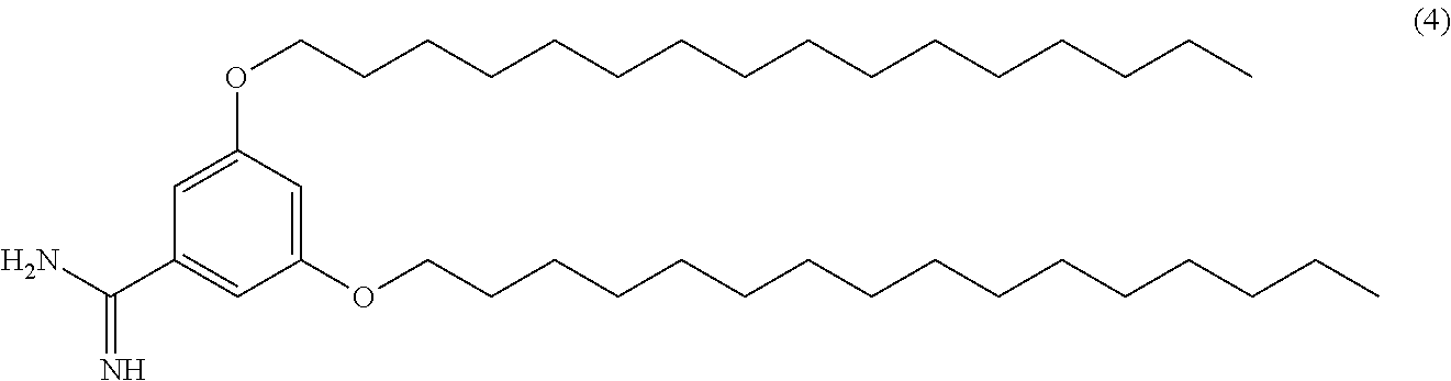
C1=C(OCCCCCCCCCCCCCCCC)C=C(OCCCCCCCCCCCCCCCC)C=C1C(N)=N
